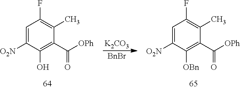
[K2CO3].[BnBr].C1=C([O2N])C([OBn])=C(C([OPh])=O)C(C)=C1F.C1=C([O2N])C(O)=C(C([OPh])=O)C(C)=C1F
